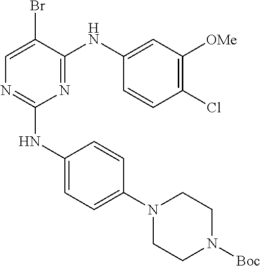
C1(NC2=CC=C(N3CCN([Boc])CC3)C=C2)=NC=C(Br)C(NC2=CC([OMe])=C(Cl)C=C2)=N1
